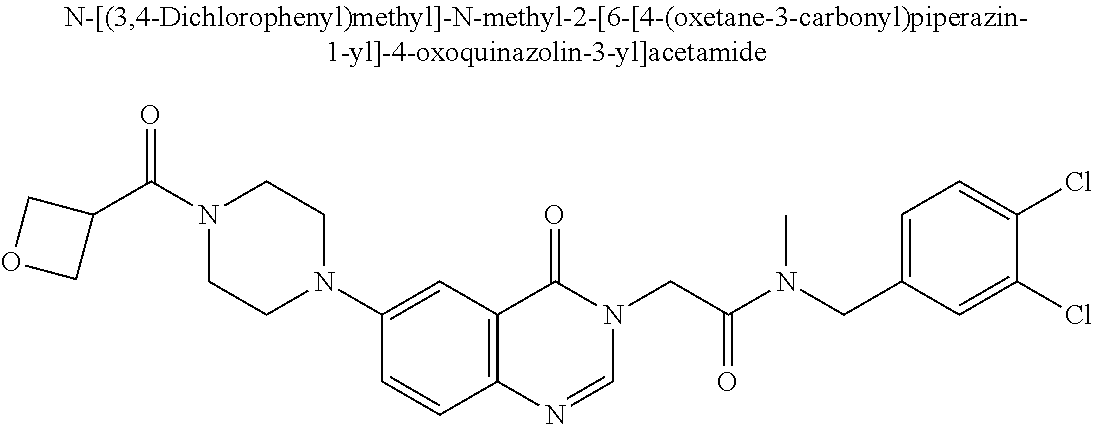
N1(C(=O)C2COC2)CCN(C2=CC3=C(C=C2)N=CN(CC(=O)N(CC2=CC=C(Cl)C(Cl)=C2)C)C3=O)CC1
